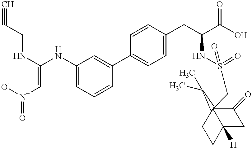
C1=C(NC(=C[N+]([O-])=O)NCC#C)C=C(C2=CC=C(CC(C(O)=O)NS(=O)(=O)CC34(C(C)C)C(=O)CC3([H])CC4)C=C2)C=C1
